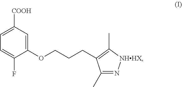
CC1=N[NHHX]C(C)=C1CCCOC1=CC([COOH])=CC=C1F
